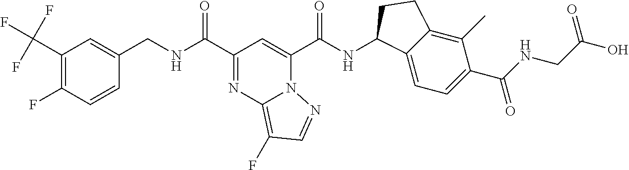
C1(C(F)(F)F)=C(F)C=CC(CNC(C2=NC3=C(F)C=NN3C(C(NC3C4=CC=C(C(NCC(O)=O)=O)C(C)=C4CC3)=O)=C2)=O)=C1
